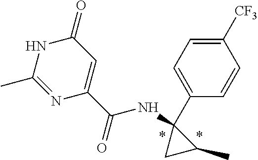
N1C(C)=NC(C(=O)NC2(C3=CC=C([CF3])C=C3)CC2C)=CC1=O
